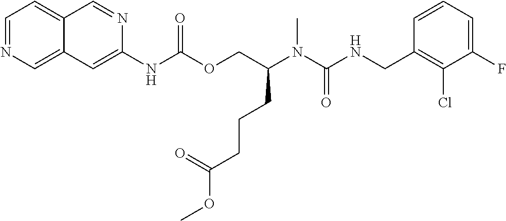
C1=CC(CNC(N(C(COC(NC2=CC3=CN=CC=C3C=N2)=O)CCCC(OC)=O)C)=O)=C(Cl)C(F)=C1
